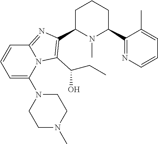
C1C(C2=C(C(CC)O)N3C(=N2)C=CC=C3N2CCN(C)CC2)N(C)C(C2=NC=CC=C2C)CC1
